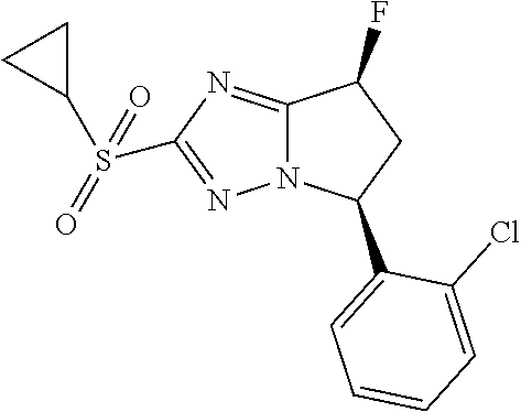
C12=NC(S(=O)(=O)C3CC3)=NN1C(C1=CC=CC=C1Cl)CC2F
